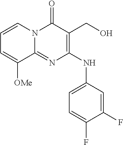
C1(F)=CC(NC2=C(CO)C(=O)N3C(=N2)C([OMe])=CC=C3)=CC=C1F
